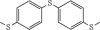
C1=C(SC)C=CC(SC2=CC=C(SC)C=C2)=C1
